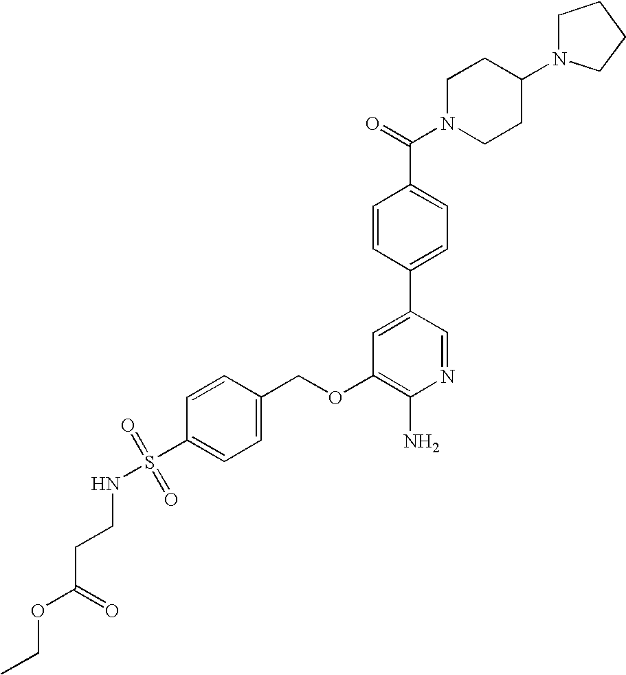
O(C1=C(N)N=CC(C2=CC=C(C(=O)N3CCC(N4CCCC4)CC3)C=C2)=C1)CC1=CC=C(S(NCCC(OCC)=O)(=O)=O)C=C1
